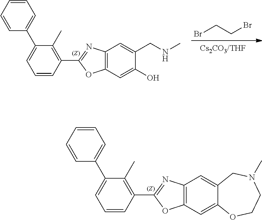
C12=C(C=C3C(=C1)CN(C)CCO3)OC(C1=C(C)C(C3=CC=CC=C3)=CC=C1)=N2.[Cs2CO3/THF].BrCCBr.C12=C(C=C(O)C(CNC)=C1)OC(C1=C(C)C(C3=CC=CC=C3)=CC=C1)=N2
